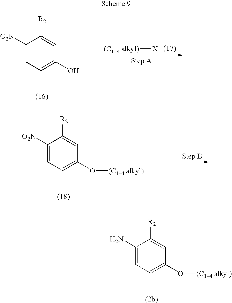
C1([R2])=CC(O)=CC=C1[O2N].[(C14 alkyl)][X].C1([R2])=CC(O[(C14 alkyl)])=CC=C1[O2N].C1([R2])=CC(O[(C14 alkyl)])=CC=C1N
